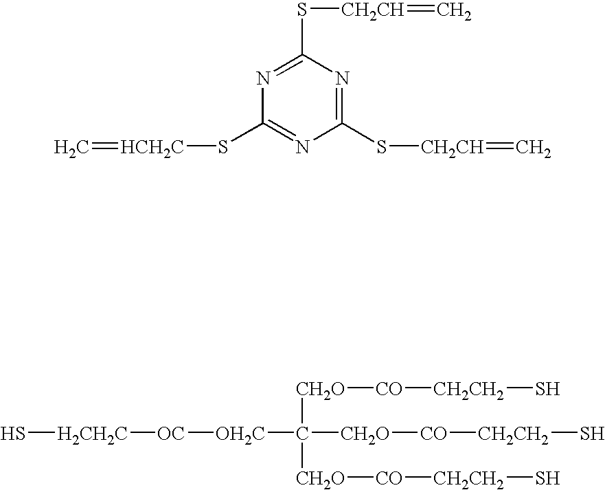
S[H2CH2C][OC][OH2C]C([CH2O][CO][CH2CH2]S)([CH2O][CO][CH2CH2]S)[CH2O][CO][CH2CH2]S.C1(S[CH2CH]=C)=NC(S[CH2CH]=C)=NC(S[HCH2C]=C)=N1
